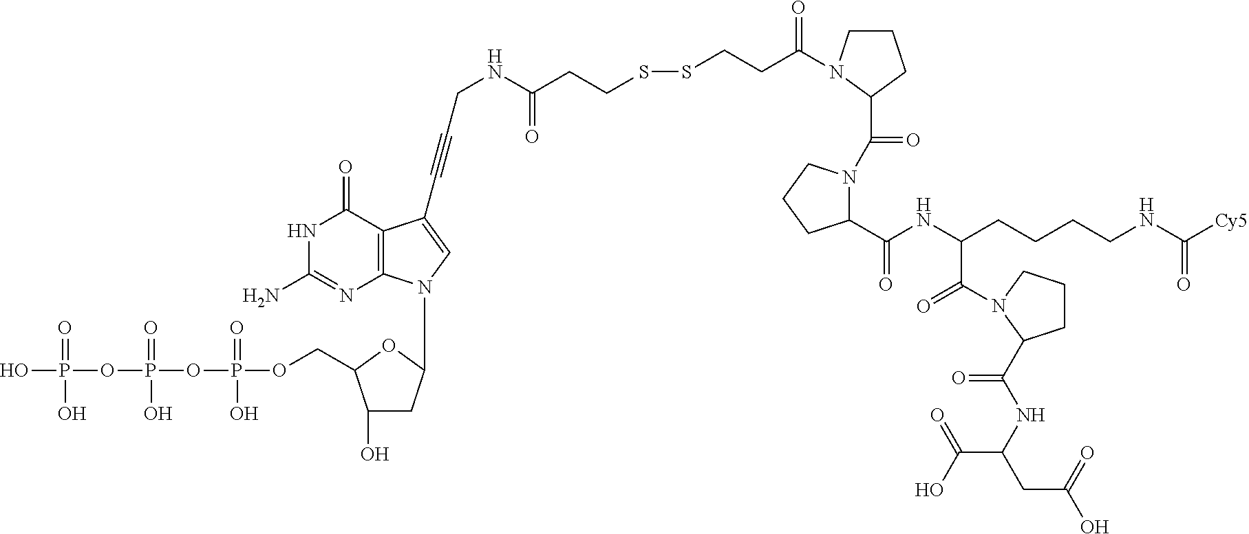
C(C#CC1=CN(C2CC(O)C(COP(OP(OP(O)(=O)O)(=O)O)(=O)O)O2)C2=C1C(=O)NC(N)=N2)NC(CCSSCCC(=O)N1CCCC1C(=O)N1C(C(NC(CCCCNC([Cy5])=O)C(=O)N2CCCC2C(NC(CC(O)=O)C(O)=O)=O)=O)CCC1)=O
